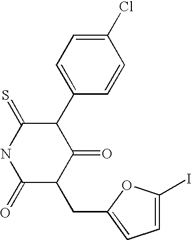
C1(C2=CC=C(Cl)C=C2)C(=S)NC(=O)C(CC2=CC=C(I)O2)C1=O
